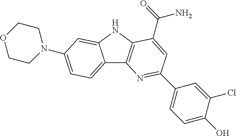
C12=CC=C(N3CCOCC3)C=C1NC1=C2N=C(C2=CC=C(O)C(Cl)=C2)C=C1C(=O)N
